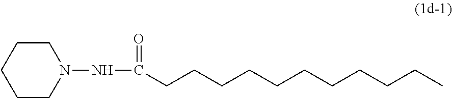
N(C(=O)CCCCCCCCCCC)N1CCCCC1
